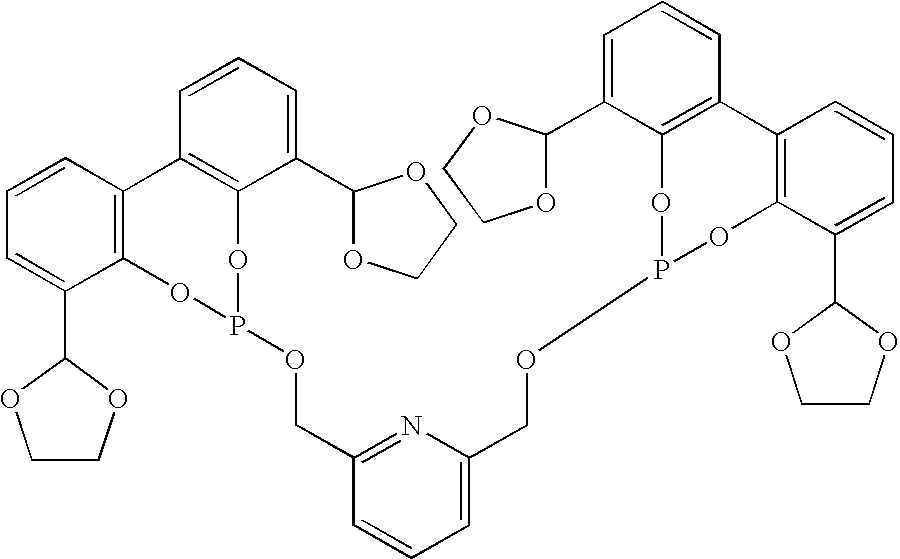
C1=CC=C(C2OCCO2)C2=C1C1=C(C(C3OCCO3)=CC=C1)OP(OCC1=NC(COP3OC4=C(C=CC=C4C4OCCO4)C4=C(O3)C(C3OCCO3)=CC=C4)=CC=C1)O2
